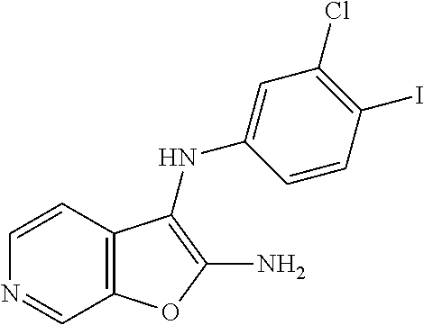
C1=CC2=C(C=N1)OC(N)=C2NC1=CC(Cl)=C(I)C=C1
